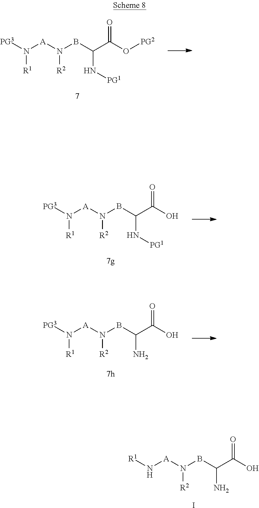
N(BC(C(O[PG2])=O)N[PG1])([A]N([PG3])[R1])[R2].N(BC(C(O)=O)N)([A]N[R1])[R2].I.N(BC(C(O)=O)N[PG1])([A]N([PG3])[R1])[R2].N(BC(C(O)=O)N)([A]N([PG3])[R1])[R2]
